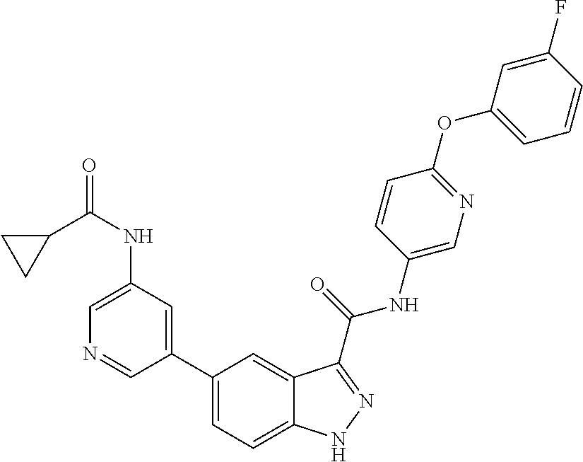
C1(NC(=O)C2CC2)=CN=CC(C2=CC=C3C(=C2)C(C(NC2=CN=C(OC4=CC=CC(F)=C4)C=C2)=O)=NN3)=C1
